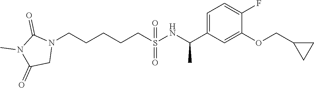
N1(CCCCCS(NC(C2=CC=C(F)C(OCC3CC3)=C2)C)(=O)=O)C(=O)N(C)C(=O)C1
